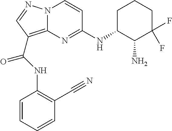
N12C(=C(C(NC3=C(C#N)C=CC=C3)=O)C=N1)N=C(NC1C(N)C(F)(F)CCC1)C=C2
